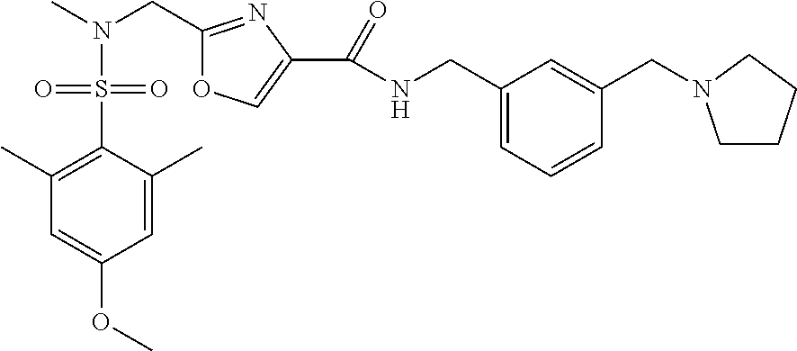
CN(CC1=NC(C(=O)NCC2=CC=CC(CN3CCCC3)=C2)=CO1)S(C1=C(C)C=C(OC)C=C1C)(=O)=O
